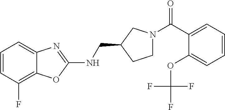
C1=CC(F)=C2C(=C1)N=C(NCC1CCN(C(C3=CC=CC=C3OC(F)(F)F)=O)C1)O2
